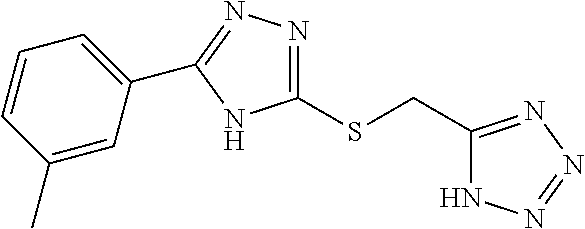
C1(C2=NN=C(SCC3=NN=NN3)N2)=CC=CC(C)=C1
